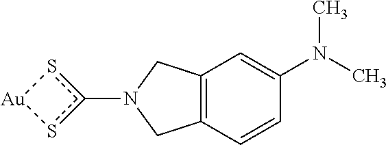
N1(c2s[Au]s2)CC2=C(C1)C=C(N(C)C)C=C2
